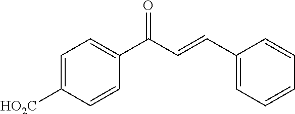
C1(C(C=CC2=CC=CC=C2)=O)=CC=C([HO2C])C=C1
